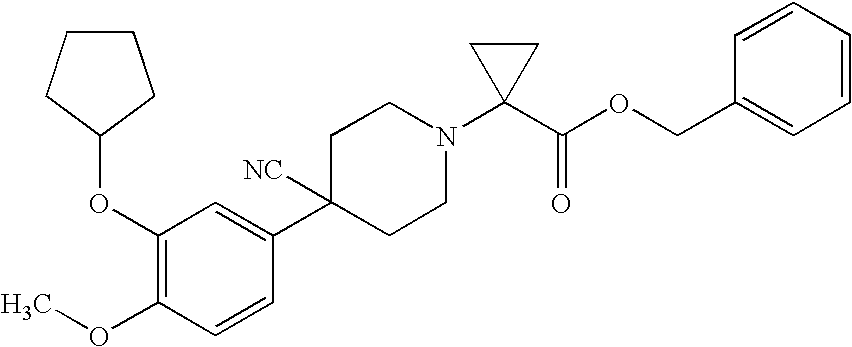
C1(OC2CCCC2)=C(OC)C=CC(C2([NC])CCN(C3(C(OCC4=CC=CC=C4)=O)CC3)CC2)=C1
